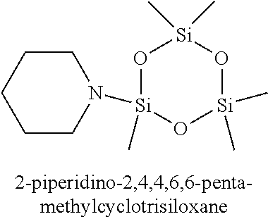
O1[Si](C)(N2CCCCC2)O[Si](C)(C)O[Si]1(C)C
